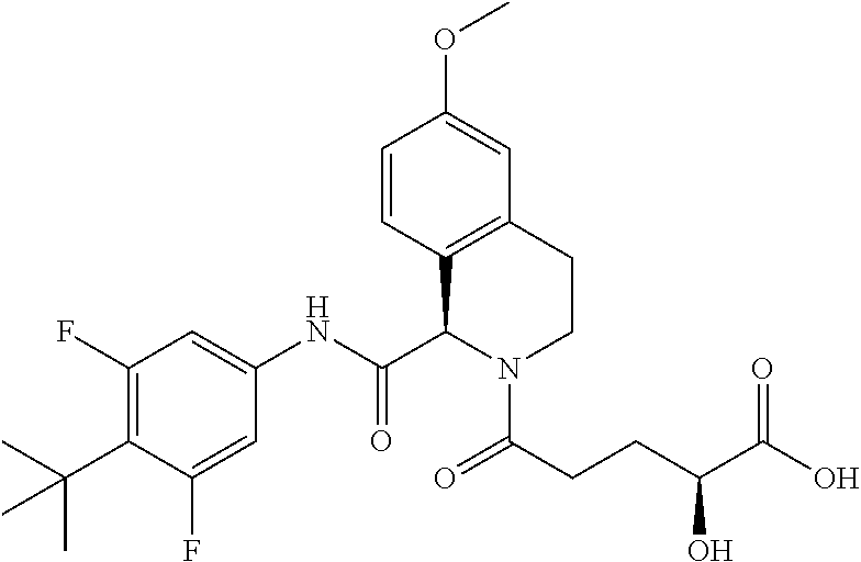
C1(F)=C(C(C)(C)C)C(F)=CC(NC(C2C3=C(CCN2C(=O)CCC(C(O)=O)O)C=C(OC)C=C3)=O)=C1
